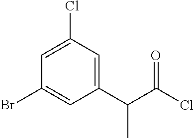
C1=C(Cl)C=C(C(C(Cl)=O)C)C=C1Br
